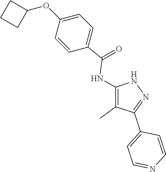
N1C(NC(=O)C2=CC=C(OC3CCC3)C=C2)=C(C)C(C2=CC=NC=C2)=N1
